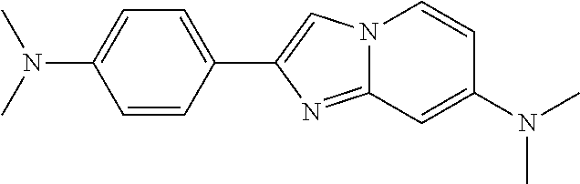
C1(C2=CN3C(=N2)C=C(N(C)C)C=C3)=CC=C(N(C)C)C=C1
